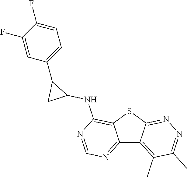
C12=NC=NC(NC3C(C4=CC=C(F)C(F)=C4)C3)=C1SC1=NN=C(C)C(C)=C21
